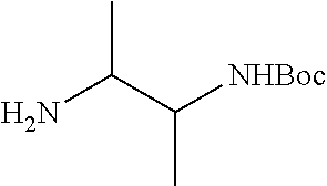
NC(C([NHBoc])C)C
